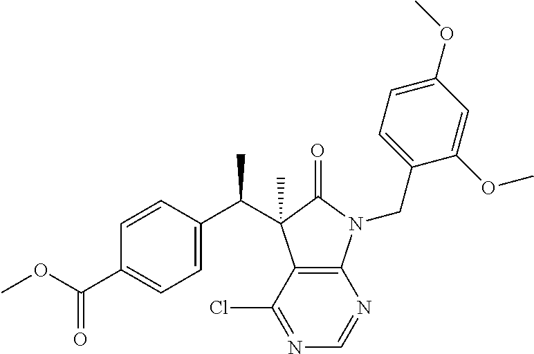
N1=C(Cl)C2=C(N=C1)N(CC1=CC=C(OC)C=C1OC)C(=O)C2(C(C1=CC=C(C(OC)=O)C=C1)C)C
